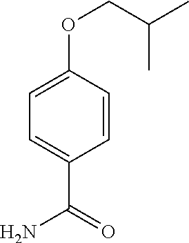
C1(OCC(C)C)=CC=C(C(N)=O)C=C1
